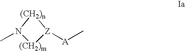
[(CH2)n]1N(C)[(CH2)m][Z]1[A]C
